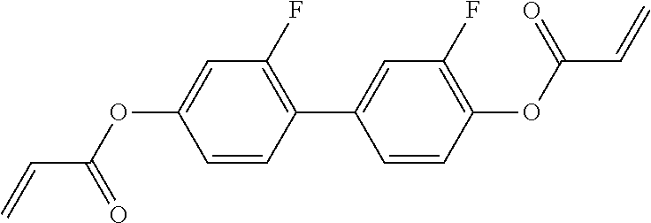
C1=C(OC(C=C)=O)C=CC(C2=CC(F)=C(OC(C=C)=O)C=C2)=C1F
